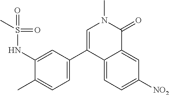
C1(C)=CC=C(C2=CN(C)C(=O)C3=CC([NO2])=CC=C23)C=C1NS(=O)(=O)C
